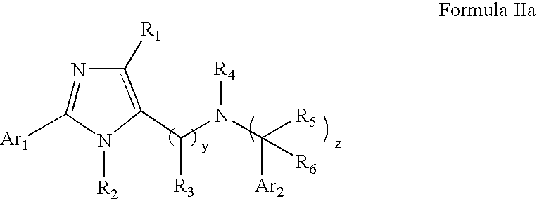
C1(C(N(C([R5])([Ar2])[R6])[R4])[R3])=C([R1])N=C([Ar1])N1[R2]
